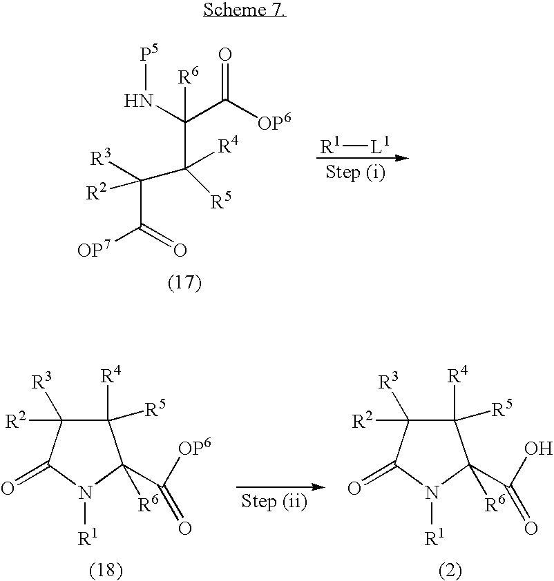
N(C(C([OP6])=O)([R6])C(C(C(=O)[OP7])([R3])[R2])([R4])[R5])[P5].[R1][L1].C1([R4])([R5])C([R3])([R2])C(=O)N([R1])C1(C(O)=O)[R6].C1([R4])([R5])C([R3])([R2])C(=O)N([R1])C1(C([OP6])=O)[R6]
